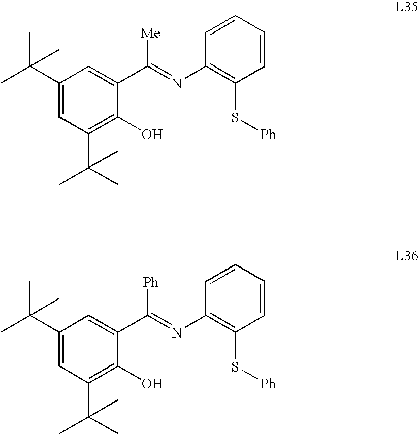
C1=CC=CC(N=C(C2=CC(C(C)(C)C)=CC(C(C)(C)C)=C2O)[Me])=C1S[Ph].C1=CC=CC(N=C(C2=CC(C(C)(C)C)=CC(C(C)(C)C)=C2O)[Ph])=C1S[Ph]
